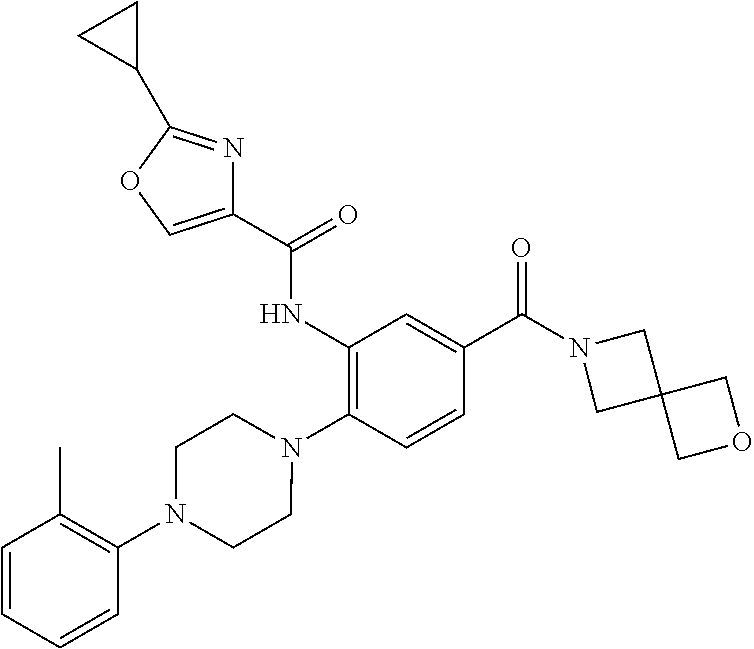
C1(NC(=O)C2=COC(C3CC3)=N2)=C(N2CCN(C3=C(C)C=CC=C3)CC2)C=CC(C(N2CC3(C2)COC3)=O)=C1
